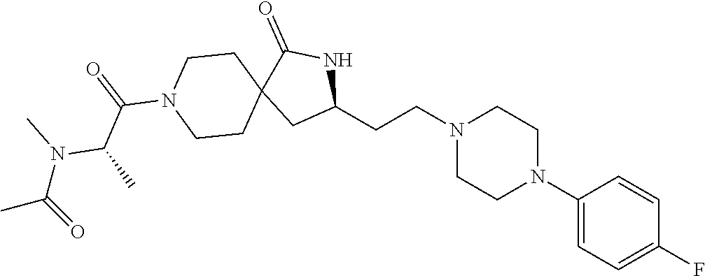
C1(N2CCN(CCC3NC(=O)C4(C3)CCN(C(=O)C(N(C(C)=O)C)C)CC4)CC2)=CC=C(F)C=C1
